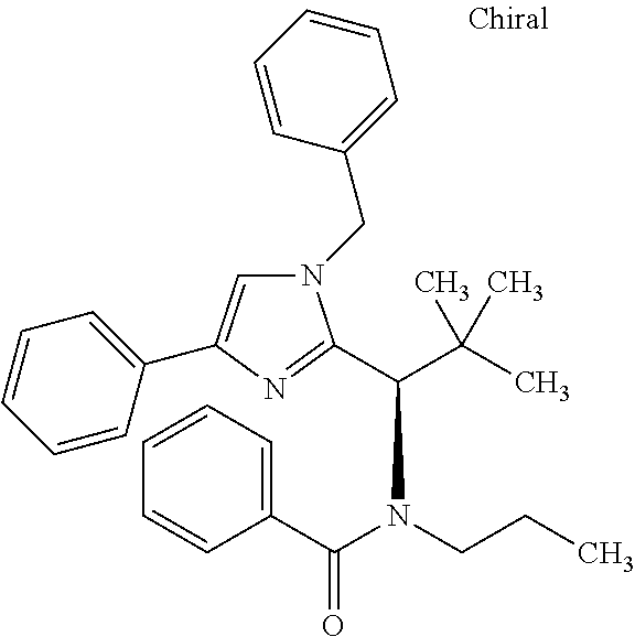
N1(CC2=CC=CC=C2)C=C(C2=CC=CC=C2)N=C1C(C(C)(C)C)N(C(C1=CC=CC=C1)=O)CCC
